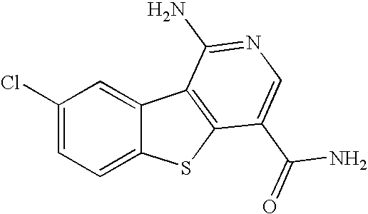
C1(Cl)=CC=C2C(=C1)C1=C(S2)C(C(=O)N)=CN=C1N
